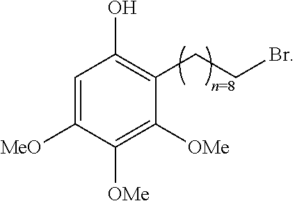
C1=C([MeO])C([OMe])=C([OMe])C(CCBr)=C1O
